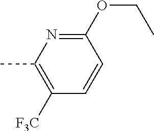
CC1=C([F3C])C=CC(OCC)=N1
